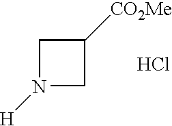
N1([H])CC([CO2Me])C1.Cl
